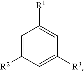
C1=C([R2])C=C([R3])C=C1[R1]
